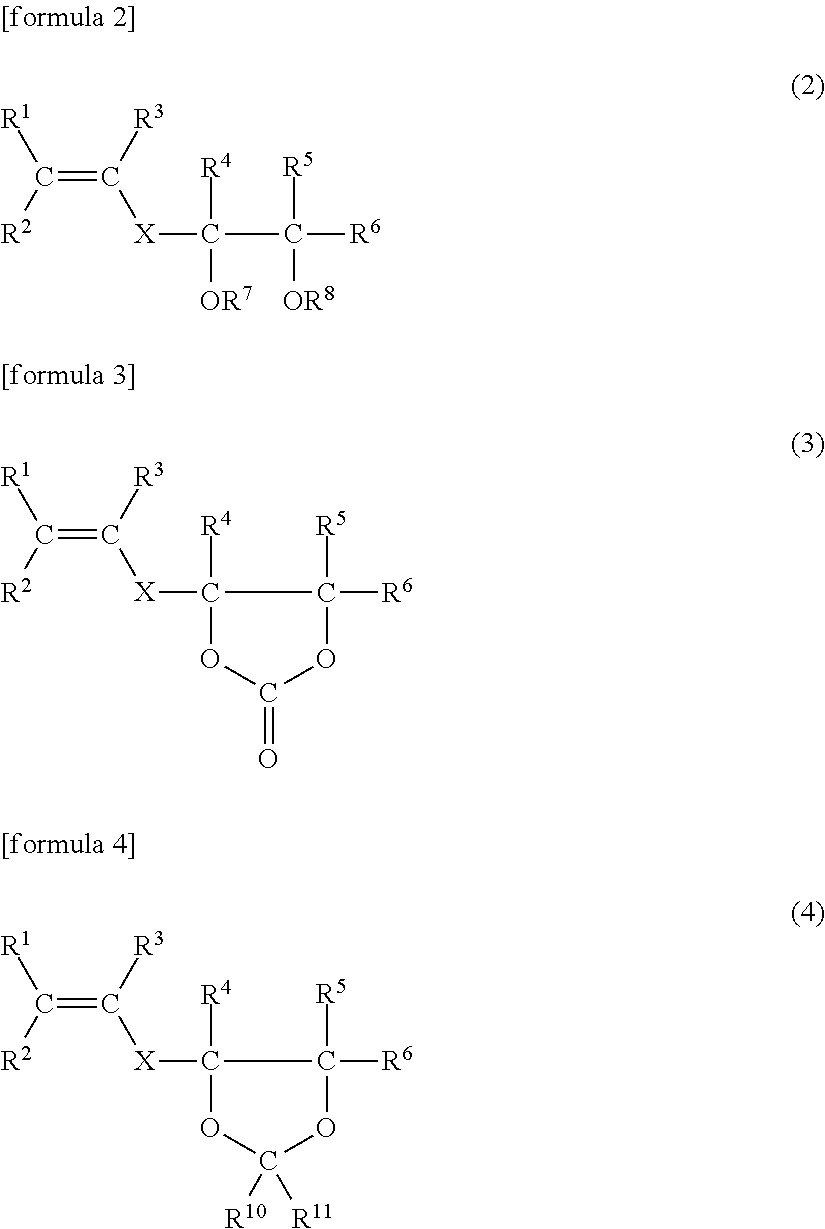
C(=C([R3])[X]C(C([R6])([R5])[OR8])([R4])[OR7])([R2])[R1].C(=C([R3])[X]C1([R4])C([R6])([R5])OC(=O)O1)([R2])[R1].C(=C([R3])[X]C1([R4])C([R6])([R5])OC([R11])([R10])O1)([R2])[R1]
